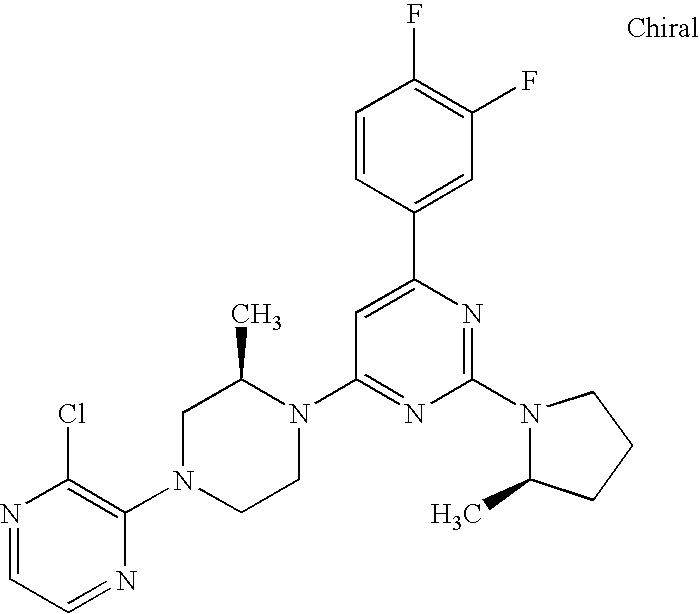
N1=CC=NC(N2CCN(C3=NC(N4C(C)CCC4)=NC(C4=CC(F)=C(F)C=C4)=C3)C(C)C2)=C1Cl
